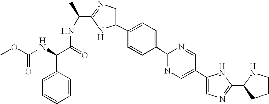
C1(C2=CN=C(C(C)NC(C(NC(OC)=O)C3=CC=CC=C3)=O)N2)=CC=C(C2=NC=C(C3=CN=C(C4CCCN4)N3)C=N2)C=C1
